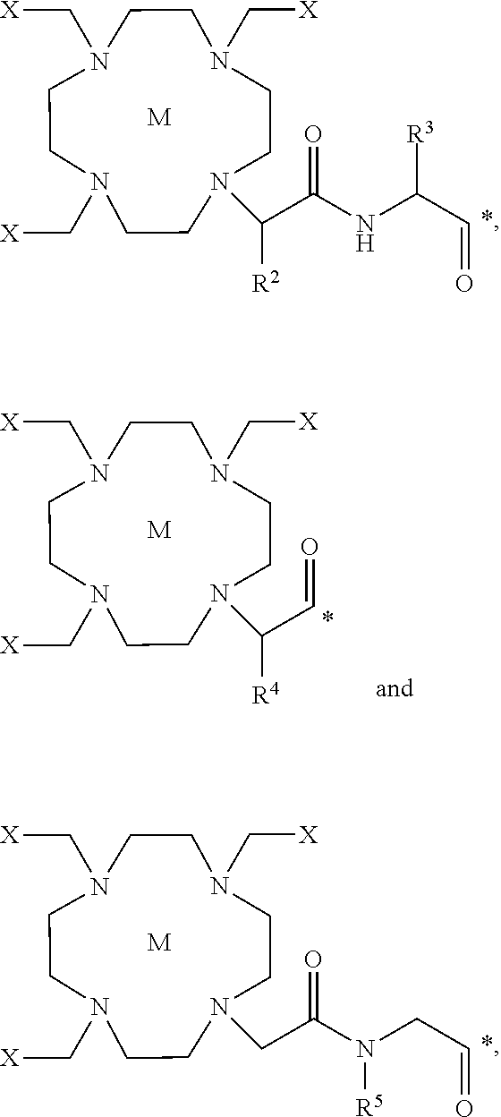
N1(C[X])CCN(C[X])CCN(C[X])CCN(C([R2])C(NC(C=O)[R3])=O)CC1.[M].N1(C[X])CCN(C[X])CCN(C[X])CCN(CC(N(CC=O)[R5])=O)CC1.[M].N1(C[X])CCN(C[X])CCN(C[X])CCN(C([R4])C=O)CC1.[M]
